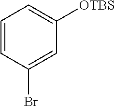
C1=CC(Br)=CC([OTBS])=C1
